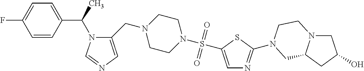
C1=CC(C(C)N2C(CN3CCN(S(=O)(=O)C4=CN=C(N5CCN6CC(O)CC6C5)S4)CC3)=CN=C2)=CC=C1F
